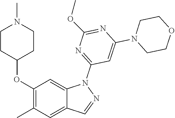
C1(OC2CCN(C)CC2)=C(C)C=C2C(=C1)N(C1=NC(OC)=NC(N3CCOCC3)=C1)N=C2
